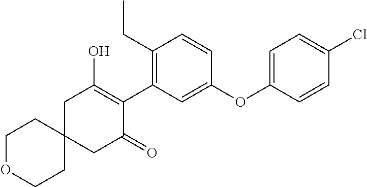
C1C2(CC(=O)C(C3=C(CC)C=CC(OC4=CC=C(Cl)C=C4)=C3)=C1O)CCOCC2
